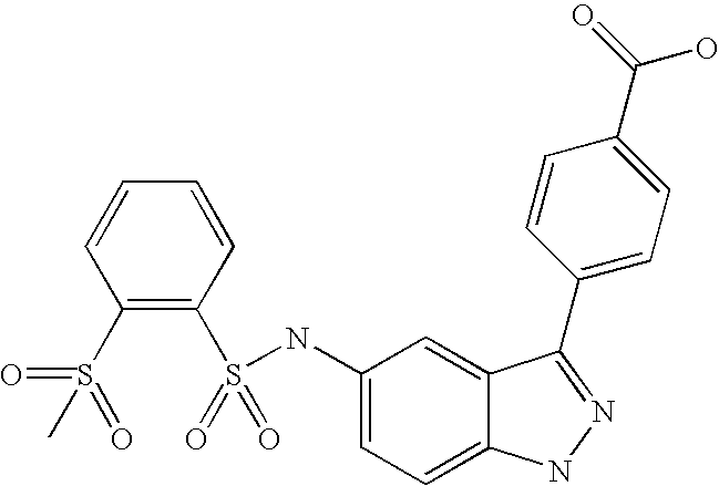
C1=CC=CC(S(=O)(=O)NC2=CC=C3C(=C2)C(C2=CC=C(C(=O)O)C=C2)=NN3)=C1S(=O)(C)=O
